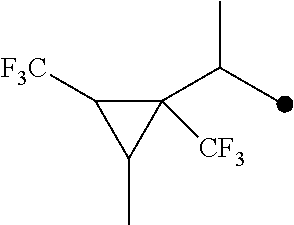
C1([CF3])(C(C)C)C([F3C])C1C
